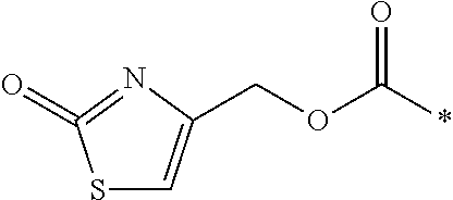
C(OC(*)=O)C1=CSC(=O)=N1
